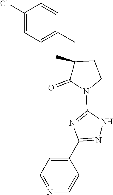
C1(Cl)=CC=C(CC2(C)C(=O)N(C3=NC(C4=CC=NC=C4)=NN3)CC2)C=C1
